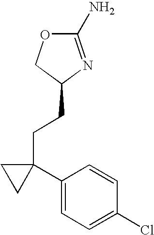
C1(N)=NC(CCC2(C3=CC=C(Cl)C=C3)CC2)CO1
